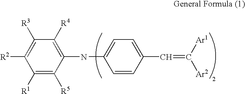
C1([R1])=C([R5])C(NC2=CC=C(C=C([Ar1])[Ar2])C=C2)=C([R4])C([R3])=C1[R2]
